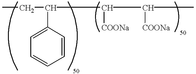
CCC(C([COONa])C([COONa])C)C1=CC=CC=C1
